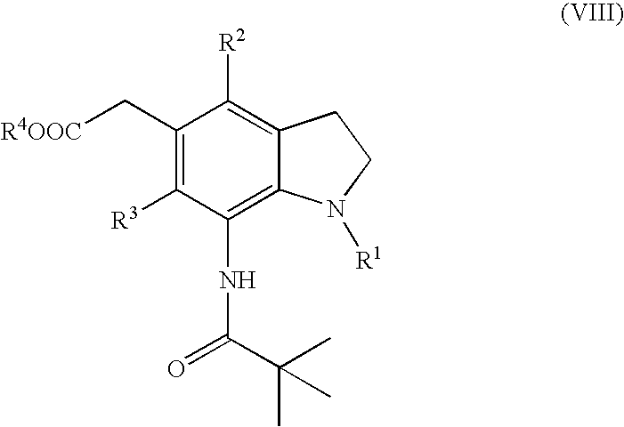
C1(C[R4OOC])=C([R3])C(NC(C(C)(C)C)=O)=C2C(=C1[R2])CCN2[R1]
